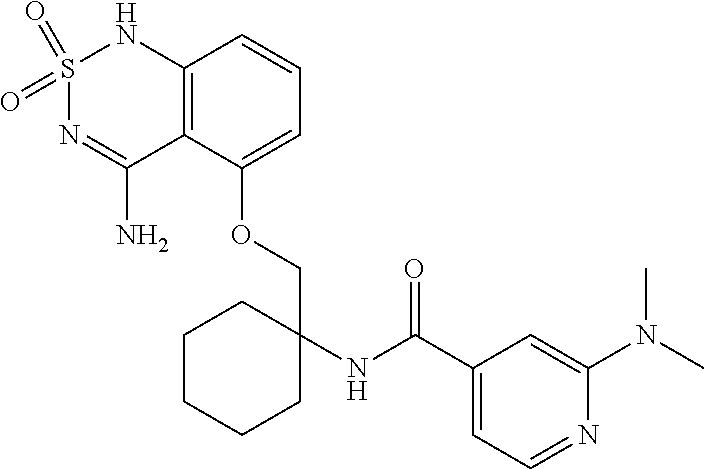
C12=C(C(OCC3(NC(C4=CC=NC(N(C)C)=C4)=O)CCCCC3)=CC=C1)C(N)=NS(=O)(=O)N2
